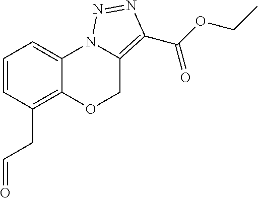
C1=CC(CC=O)=C2C(=C1)N1C(=C(C(OCC)=O)N=N1)CO2
